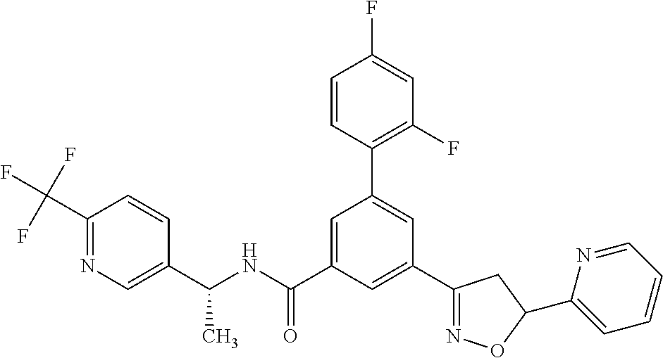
C1(C(NC(C2=CC(C3=C(F)C=C(F)C=C3)=CC(C3=NOC(C4=CC=CC=N4)C3)=C2)=O)C)=CN=C(C(F)(F)F)C=C1
